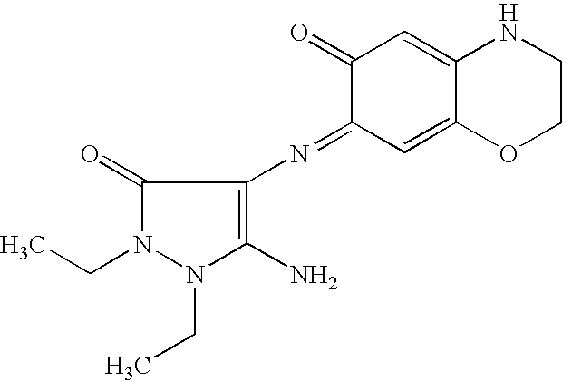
C1(=O)N(CC)N(CC)C(N)=C1N=C1C=C2C(=CC1=O)NCCO2
